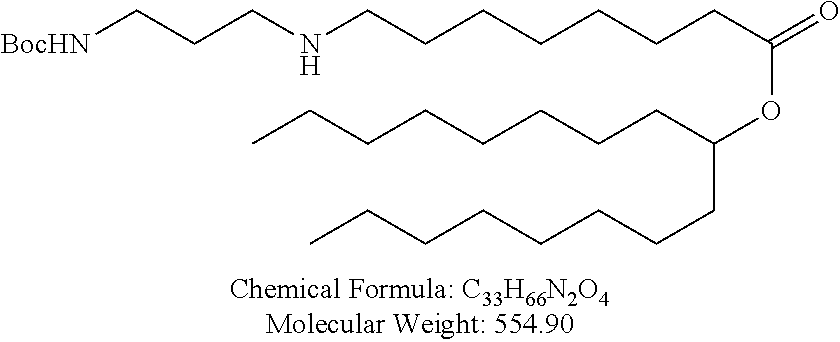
[BocHN]CCCNCCCCCCCC(OC(CCCCCCCC)CCCCCCCC)=O
